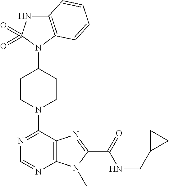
C12=C(N(C3CCN(C4=NC=NC5=C4N=C(C(=O)NCC4CC4)N5C)CC3)C(=O)(=O)N1)C=CC=C2
